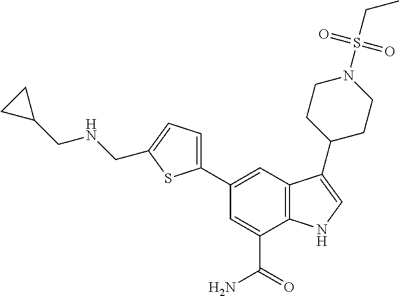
C1(C2=CC=C(CNCC3CC3)S2)=CC2=C(C(C(=O)N)=C1)NC=C2C1CCN(S(CC)(=O)=O)CC1
